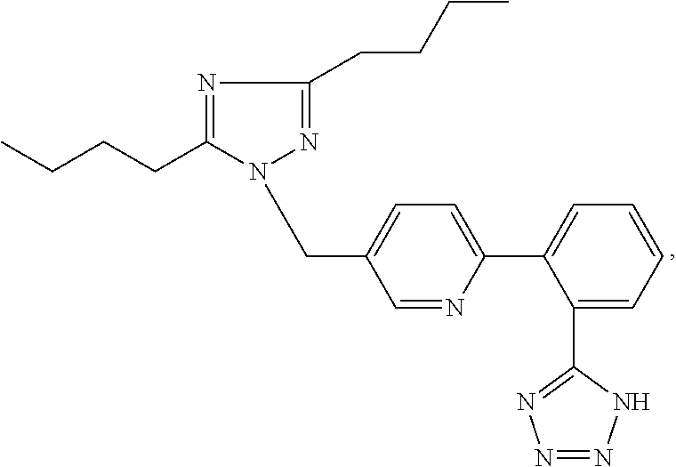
C1(CCCC)=NC(CCCC)=NN1CC1=CC=C(C2=CC=CC=C2C2=NN=NN2)N=C1
